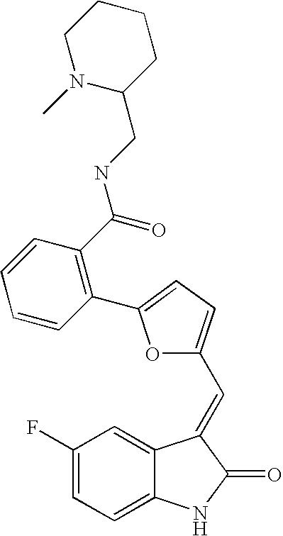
C1(F)=CC=C2C(=C1)C(=CC1=CC=C(C3=C(C(NCC4CCCCN4C)=O)C=CC=C3)O1)C(=O)N2
